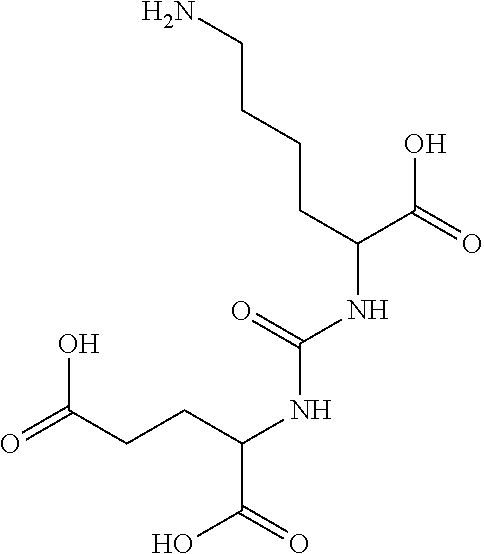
O=C(CCC(NC(NC(CCCCN)C(=O)O)=O)C(O)=O)O
